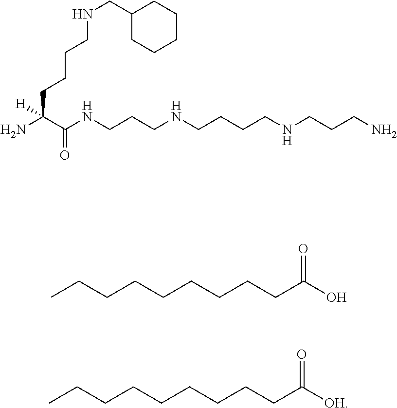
C(CCCCCCC(O)=O)CC.C(CCCCCCC([OH])=O)CC.C(CCCC([H])(N)C(NCCCNCCCCNCCCN)=O)NCC1CCCCC1
